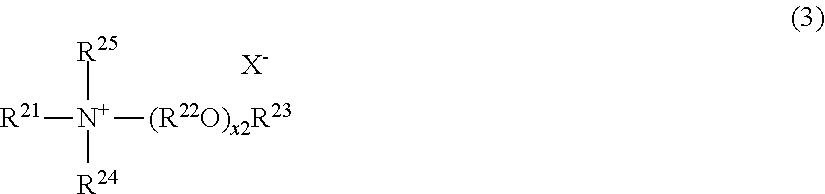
[R21][N+]([(R22O)x2R23])([R25])[R24].[X-]
